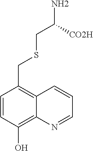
C1=CC(O)=C2C(=C1CSCC(N)[CO2H])C=CC=N2
